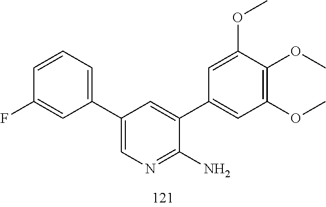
N1=C(N)C(C2=CC(OC)=C(OC)C(OC)=C2)=CC(C2=CC=CC(F)=C2)=C1
